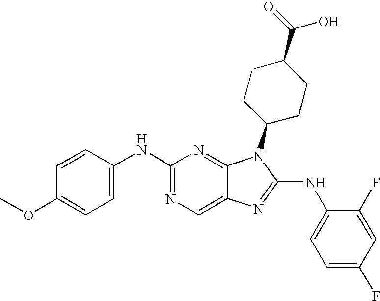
C1(NC2=CC=C(OC)C=C2)=NC=C2C(=N1)N(C1CCC(C(O)=O)CC1)C(NC1=CC=C(F)C=C1F)=N2
